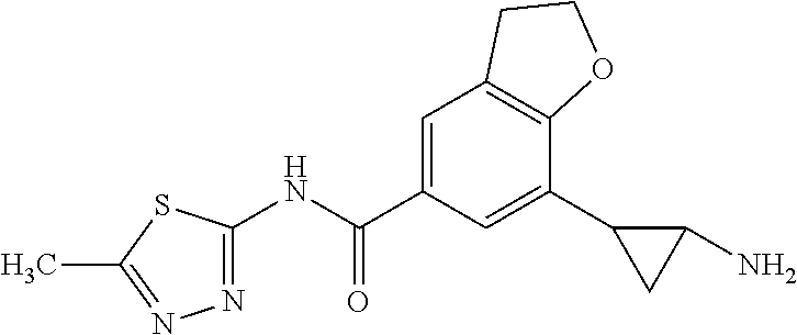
N1=C(NC(=O)C2=CC3=C(C(C4CC4N)=C2)OCC3)SC(C)=N1
